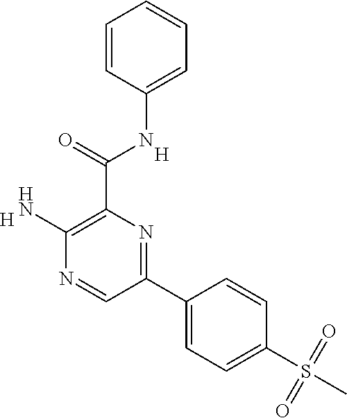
[H].[H].C1=CC(NC(C2=C(N)N=CC(C3=CC=C(S(=O)(C)=O)C=C3)=N2)=O)=CC=C1
